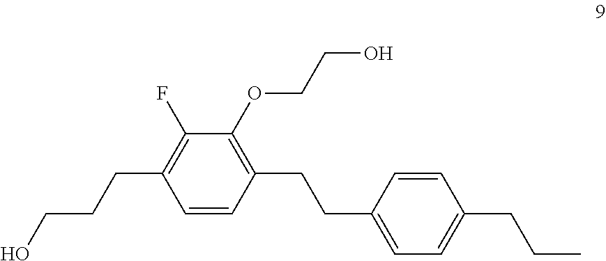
C1(F)=C(CCCO)C=CC(CCC2=CC=C(CCC)C=C2)=C1OCCO
